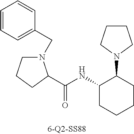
N1(CC2=CC=CC=C2)CCCC1C(NC1CCCCC1N1CCCC1)=O
